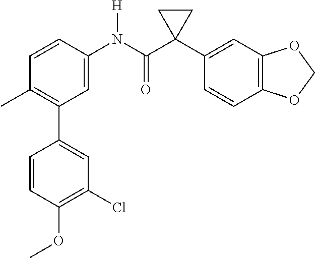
C1=C(N(C(C2(C3=CC4=C(C=C3)OCO4)CC2)=O)[H])C=CC(C)=C1C1=CC(Cl)=C(OC)C=C1
